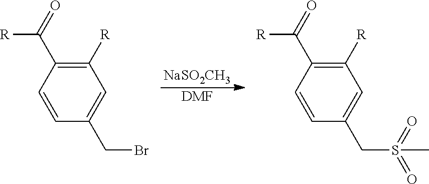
C1([R])=C(C(=O)[R])C=CC(CBr)=C1.[NaSO2CH3].[DMF].C1([R])=C(C(=O)[R])C=CC(CS(C)(=O)=O)=C1
